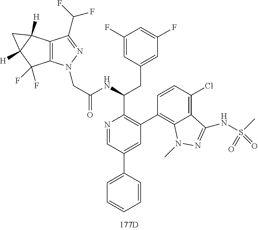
C(C1=C(C2=C3C(=C(Cl)C=C2)C(NS(=O)(C)=O)=NN3C)C=C(C2=CC=CC=C2)C=N1)(CC1=CC(F)=CC(F)=C1)NC(CN1C2=C(C(C(F)F)=N1)C1([H])C([H])(C2(F)F)C1)=O
